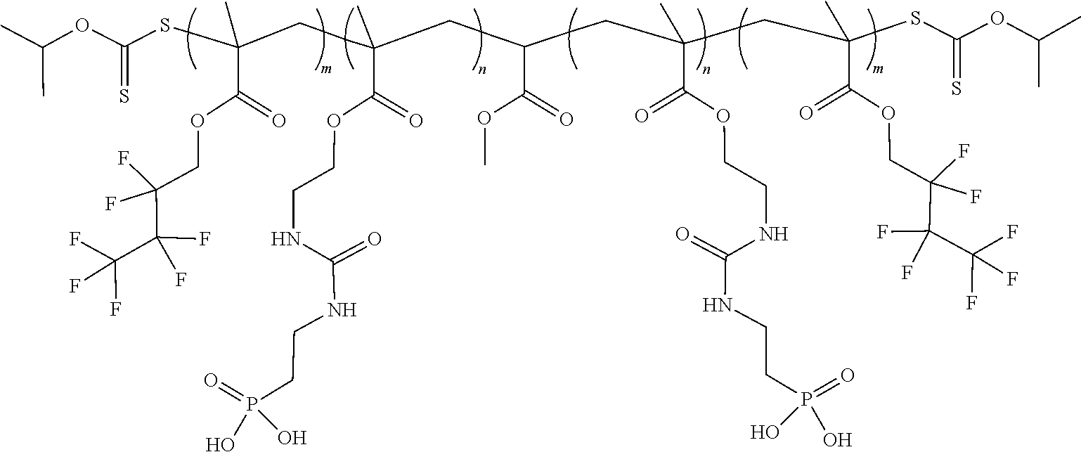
CC(OC(SCC(CCCC(CCC(CCC(CCCC(CSC(OC(C)C)=S)(C)C(=O)OCC(C(C(F)(F)F)(F)F)(F)F)(C)C(OCCNC(=O)NCCP(O)(=O)O)=O)C(=O)OC)(C)C(OCCNC(=O)NCCP(O)(=O)O)=O)(C)C(OCC(C(F)(C(F)(F)F)F)(F)F)=O)=S)C
